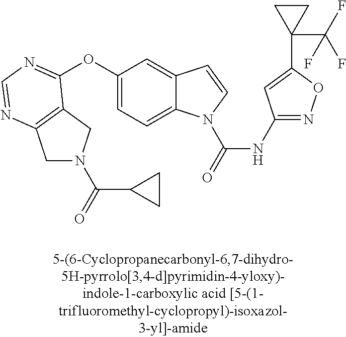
O(C1=CC=C2C(=C1)C=CN2C(=O)NC1=NOC(C2(C(F)(F)F)CC2)=C1)C1=NC=NC2=C1CN(C(=O)C1CC1)C2
